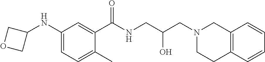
C1(NC2COC2)=CC=C(C)C(C(NCC(CN2CC3=C(CC2)C=CC=C3)O)=O)=C1
